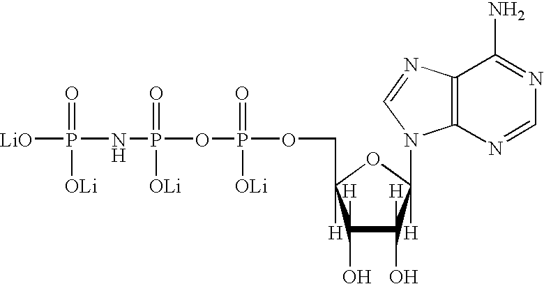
P(OCC1([H])C([H])(O)C([H])(O)C([H])(N2C3=C(N=C2)C(N)=NC=N3)O1)(OP(NP([LiO])(=O)[OLi])(=O)[OLi])(=O)[OLi]
